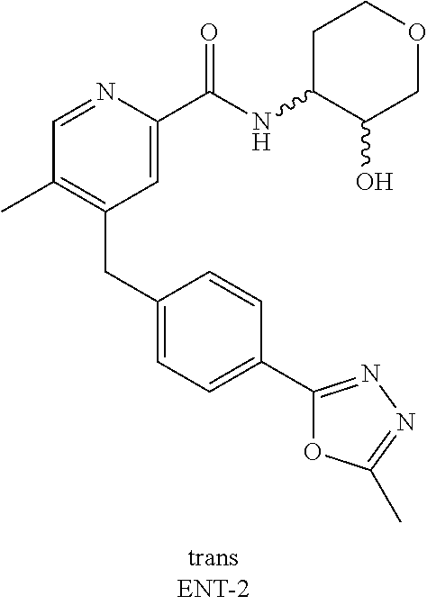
C1=NC(C(NC2C(O)COCC2)=O)=CC(CC2=CC=C(C3=NN=C(C)O3)C=C2)=C1C
